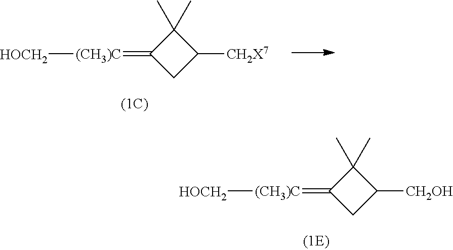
C1(C)(C)C(=[(CH3)C][HOCH2])CC1[CH2OH].C1(C)(C)C(=[(CH3)C][HOCH2])CC1[CH2X7]
